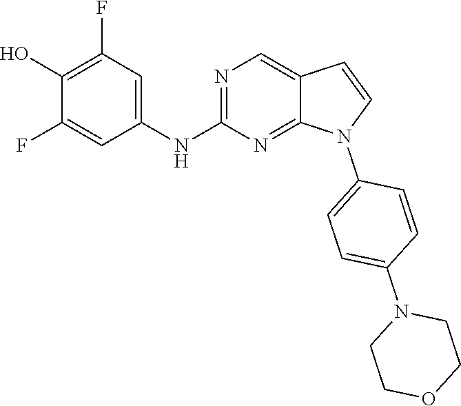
C1(O)=C(F)C=C(NC2=NC=C3C(=N2)N(C2=CC=C(N4CCOCC4)C=C2)C=C3)C=C1F
